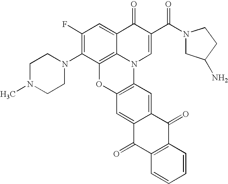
C1(F)=C(N2CCN(C)CC2)C2=C3C(=C1)C(=O)C(C(N1CC(N)CC1)=O)=CN3C1=C(O2)C=C2C(=C1)C(=O)C1=C(C2=O)C=CC=C1
